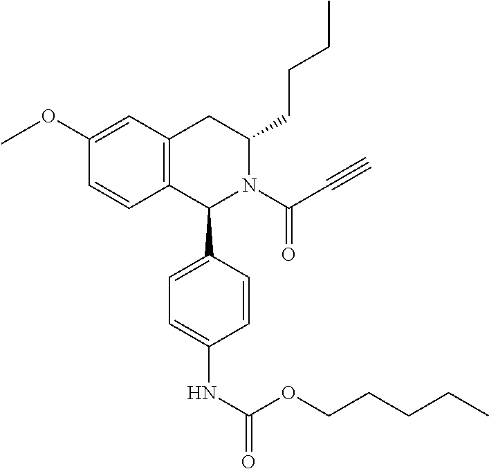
C12=C(CC(CCCC)N(C(C#C)=O)C1C1=CC=C(NC(=O)OCCCCC)C=C1)C=C(OC)C=C2
